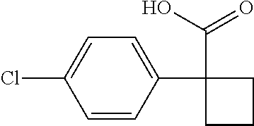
C1=CC(C2(C(=O)O)CCC2)=CC=C1Cl
